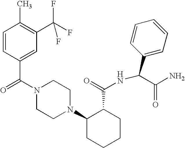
C(N1CCN(C2CCCCC2C(=O)NC(C2=CC=CC=C2)C(N)=O)CC1)(=O)C1=CC(C(F)(F)F)=C(C)C=C1
